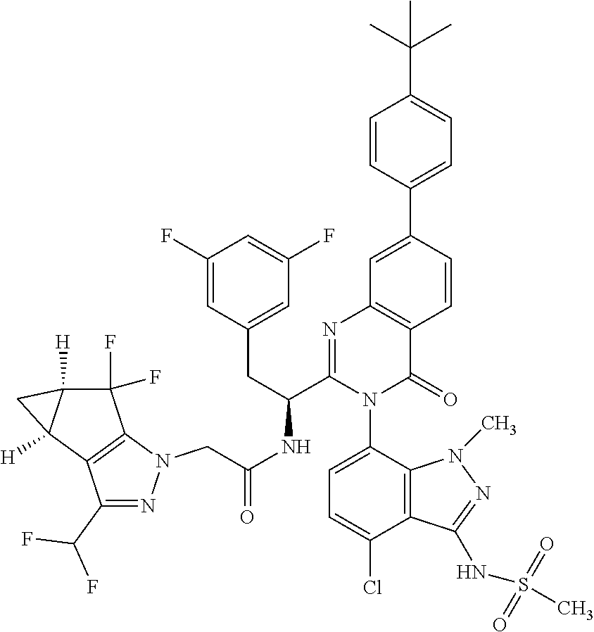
C(NC(C1=NC2=C(C(=O)N1C1=CC=C(Cl)C3=C1N(C)N=C3NS(C)(=O)=O)C=CC(C1=CC=C(C(C)(C)C)C=C1)=C2)CC1=CC(F)=CC(F)=C1)(=O)CN1N=C(C(F)F)C2=C1C(F)(F)C1([H])C2([H])C1
